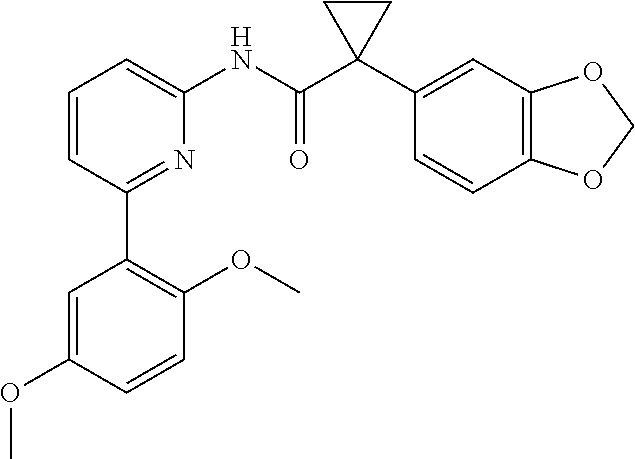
C1=CC=C(NC(C2(C3=CC4=C(C=C3)OCO4)CC2)=O)N=C1C1=C(OC)C=CC(OC)=C1
